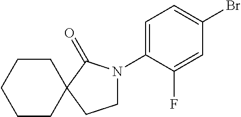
C1CCCCC12C(=O)N(C1=CC=C(Br)C=C1F)CC2
